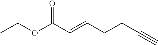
CCOC(C=CCC(C#C)C)=O
